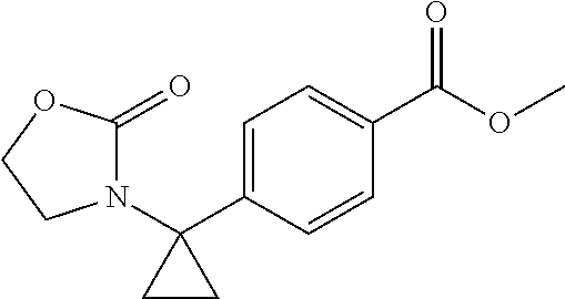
N1(C2(C3=CC=C(C(OC)=O)C=C3)CC2)C(=O)OCC1
